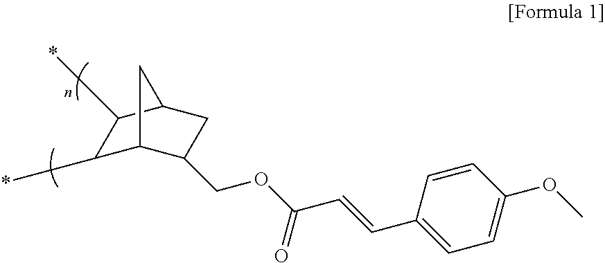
C1(C*)C2CC(CC2COC(C=CC2=CC=C(OC)C=C2)=O)C1C*
